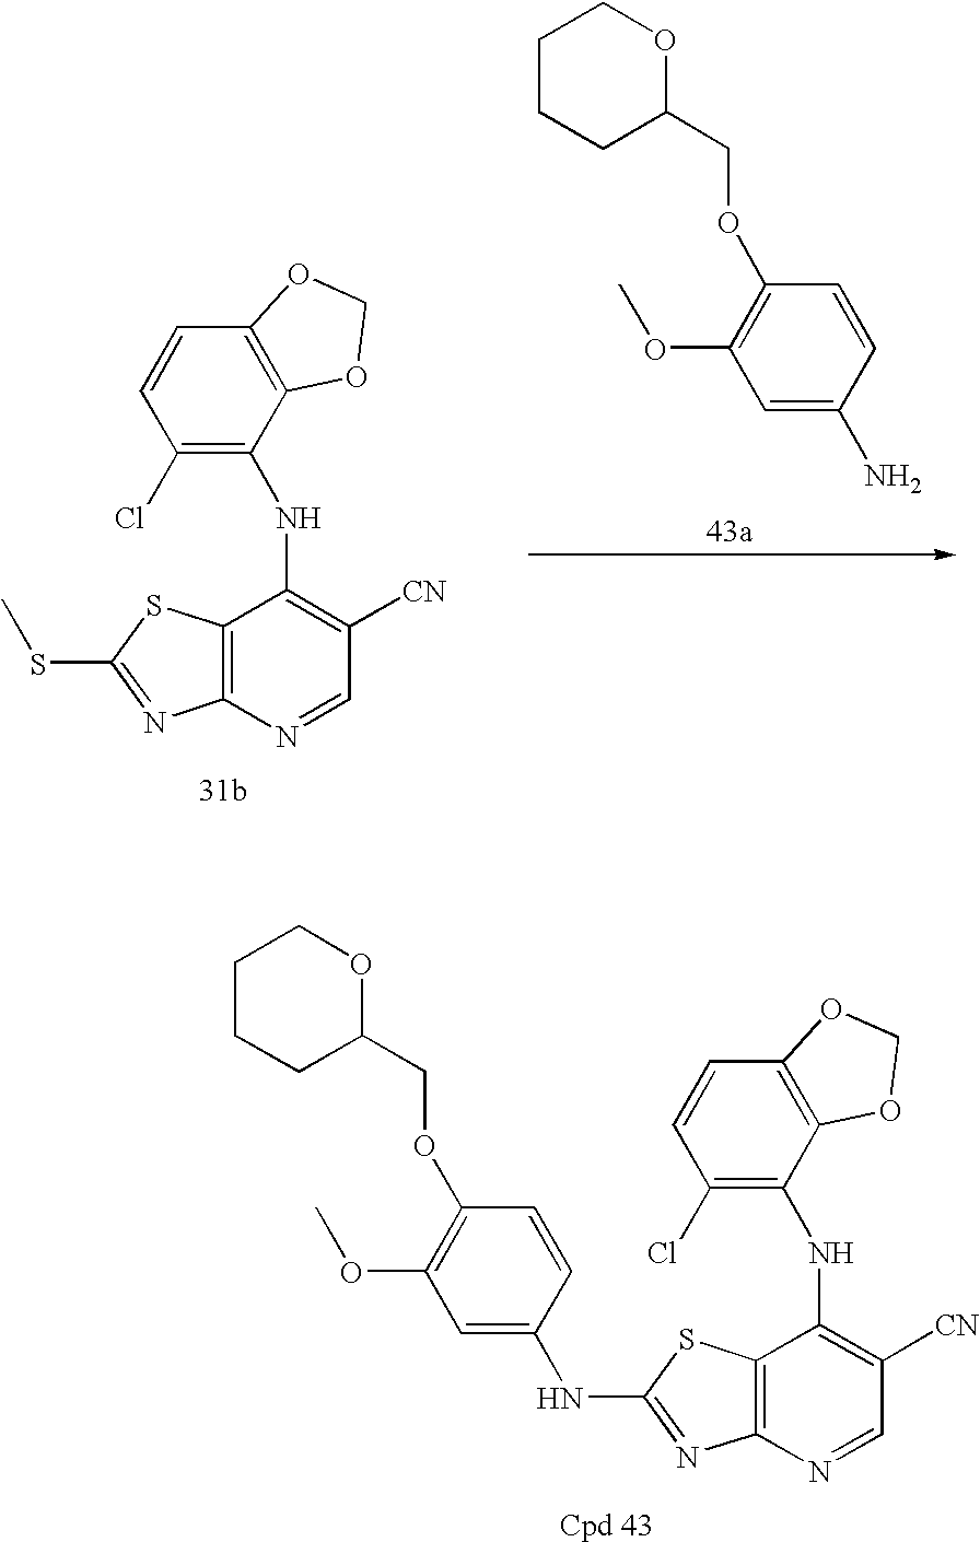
C12=C(N=CC([CN])=C1NC1=C(Cl)C=CC3=C1OCO3)N=C(SC)S2.C1=CC(N)=CC(OC)=C1OCC1OCCCC1.C12=C(N=CC([CN])=C1NC1=C(Cl)C=CC3=C1OCO3)N=C(NC1=CC(OC)=C(OCC3OCCCC3)C=C1)S2
